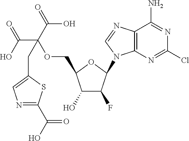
C1(O)C(F)C(N2C3=C(N=C2)C(N)=NC(Cl)=N3)OC1COC(C(=O)O)(C(O)=O)CC1=CN=C(C(O)=O)S1
